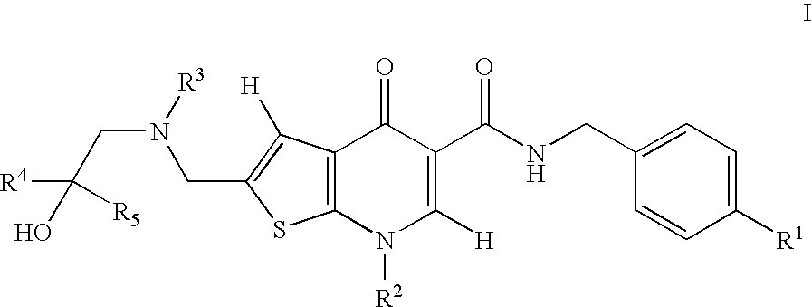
C12=C(C([H])=C(CN([R3])CC([R5])([R4])O)S1)C(=O)C(C(NCC1=CC=C([R1])C=C1)=O)=C([H])N2[R2]
